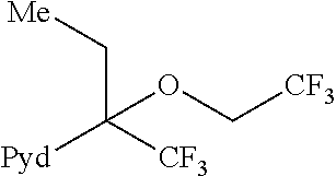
C(C([CF3])([Pyd])OC[CF3])[Me]
